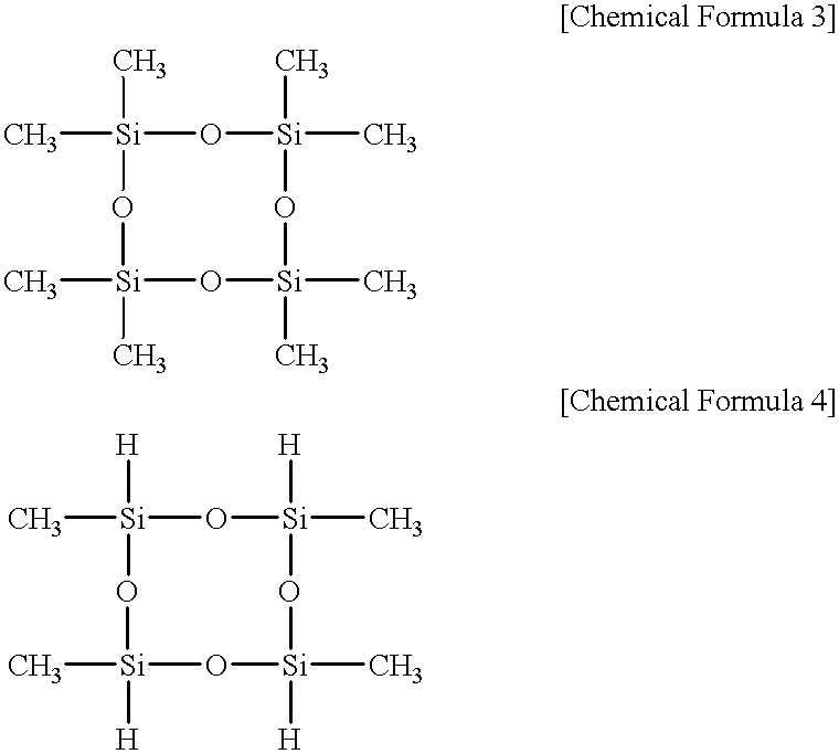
C[Si]1(C)O[Si](C)(C)O[Si](C)(C)(C)O[Si](C)(C)O1.C[Si]1([H])O[Si](C)([H])O[Si](C)(C)([H])O[Si](C)([H])O1
